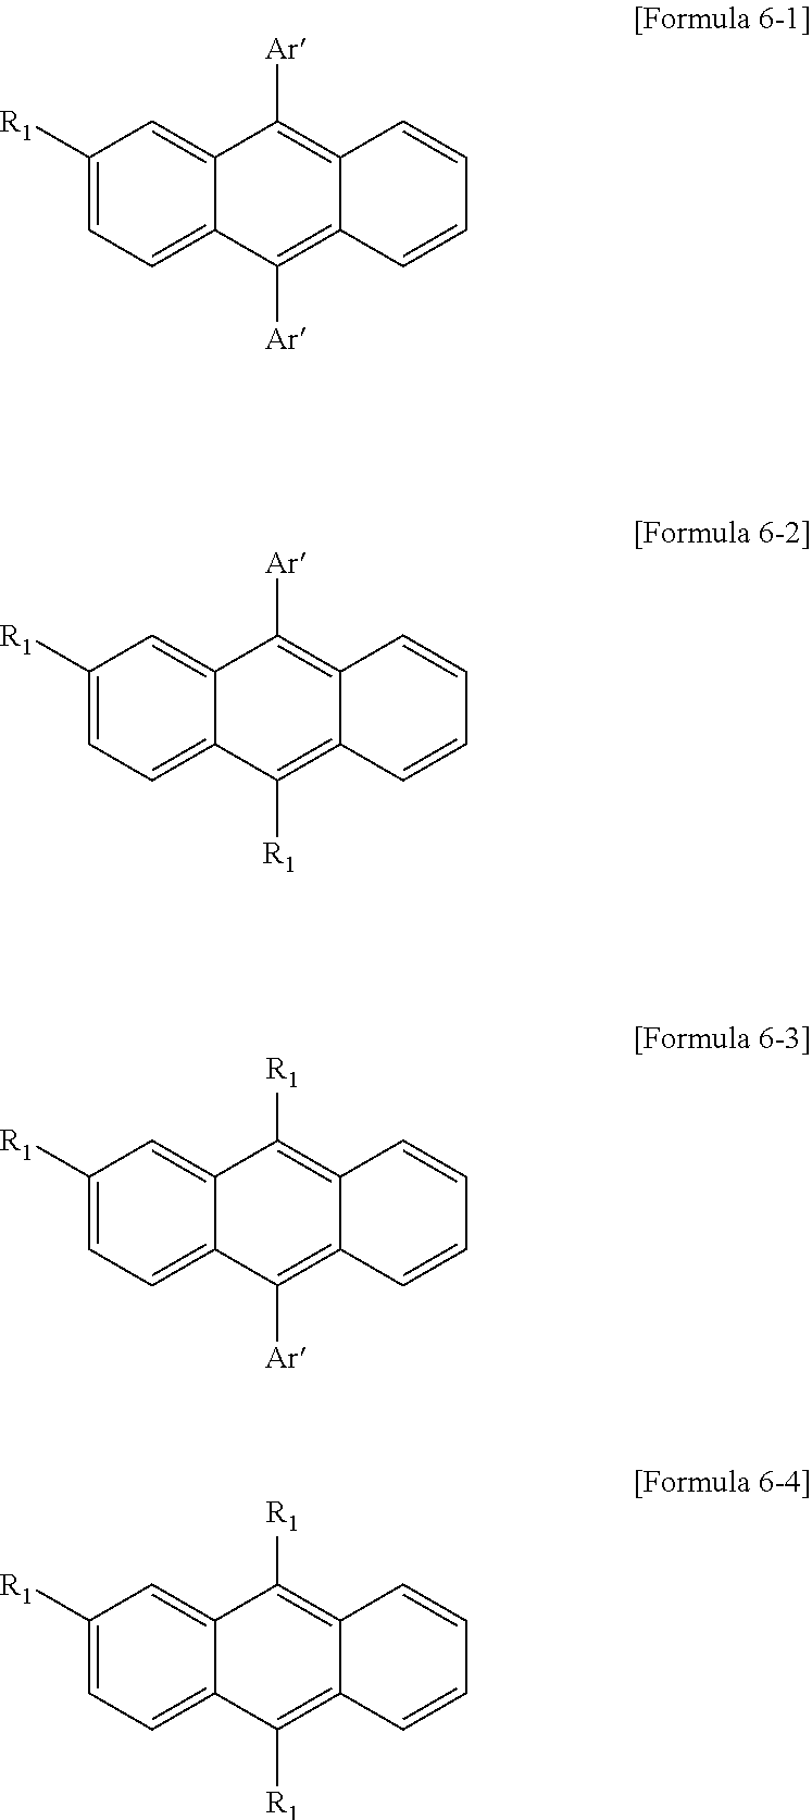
C1([R1])=CC=C2C(=C1)C([Ar])=C1C(=C2[Ar])C=CC=C1.C1([R1])=CC=C2C(=C1)C([Ar])=C1C(=C2[R1])C=CC=C1.C1([R1])=CC=C2C(=C1)C([R1])=C1C(=C2[Ar])C=CC=C1.C1([R1])=CC=C2C(=C1)C([R1])=C1C(=C2[R1])C=CC=C1
